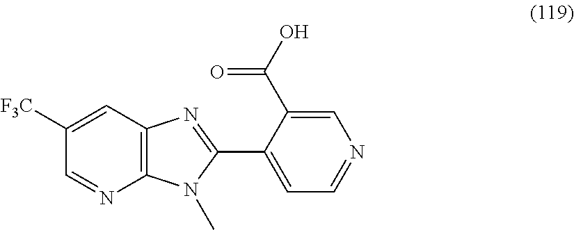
C12=C(C=C([F3C])C=N1)N=C(C1=CC=NC=C1C(=O)O)N2C
